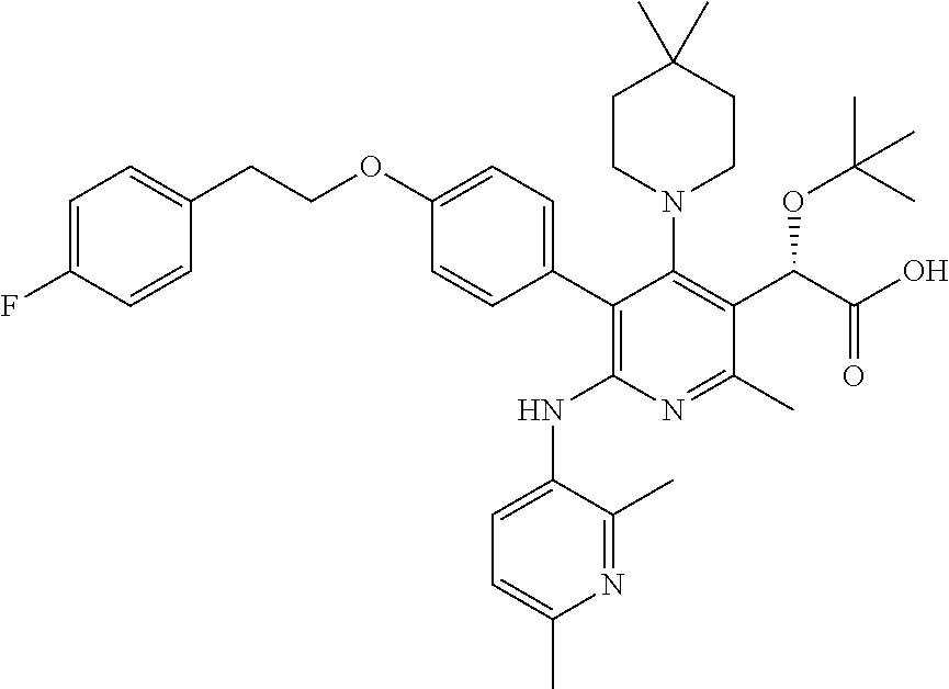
C1CN(C2=C(C(C(O)=O)OC(C)(C)C)C(C)=NC(NC3=CC=C(C)N=C3C)=C2C2=CC=C(OCCC3=CC=C(F)C=C3)C=C2)CCC1(C)C
